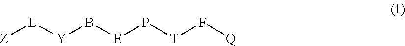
[Z][L][Y]B[E]P[T]F[Q]
